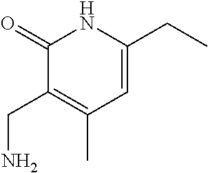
C1=C(CC)NC(=O)C(CN)=C1C
